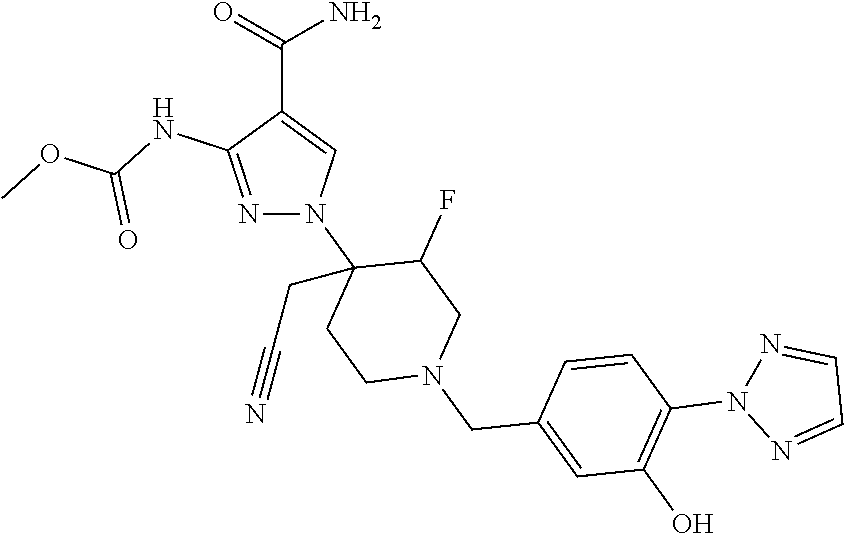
C(C1=CN(C2(CC#N)CCN(CC3=CC(O)=C(N4N=CC=N4)C=C3)CC2F)N=C1NC(OC)=O)(=O)N
